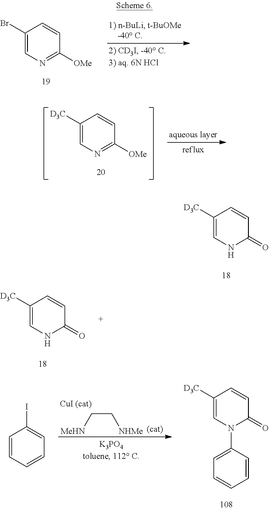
C1(Br)=CN=C([OMe])C=C1.C1([D3C])=CN=C([OMe])C=C1.C1([D3C])=CNC(=O)C=C1.C1([D3C])=CNC(=O)C=C1.C(C[NHMe])[MeHN].C1=CC=CC=C1I.C1=CC(N2C(=O)C=CC([D3C])=C2)=CC=C1
